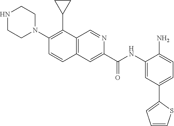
C12=C(C=C(C(NC3=CC(C4=CC=CS4)=CC=C3N)=O)N=C1)C=CC(N1CCNCC1)=C2C1CC1
